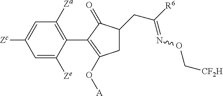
C1=C([Zc])C=C([Ze])C(C2=C(O[A])CC(CC([R6])=NOC[CF2H])C2=O)=C1[Za]
